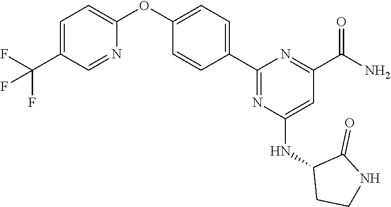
C1=C(C(F)(F)F)C=NC(OC2=CC=C(C3=NC(NC4CCNC4=O)=CC(C(N)=O)=N3)C=C2)=C1
